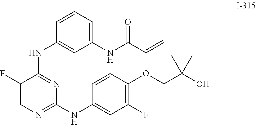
C1(F)=CN=C(NC2=CC(F)=C(OCC(O)(C)C)C=C2)N=C1NC1=CC(NC(C=C)=O)=CC=C1
